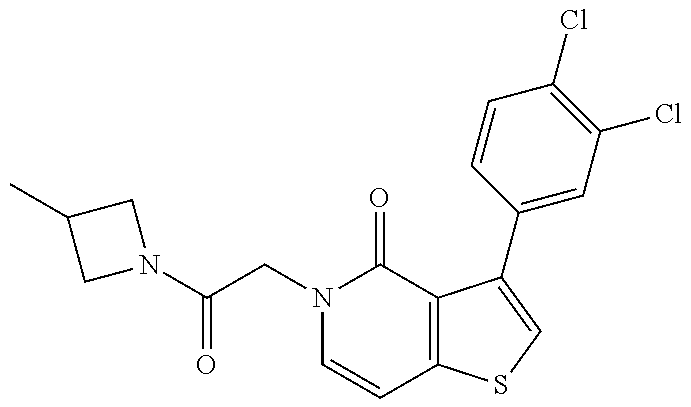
N1(C(CN2C=CC3=C(C2=O)C(C2=CC(Cl)=C(Cl)C=C2)=CS3)=O)CC(C)C1
